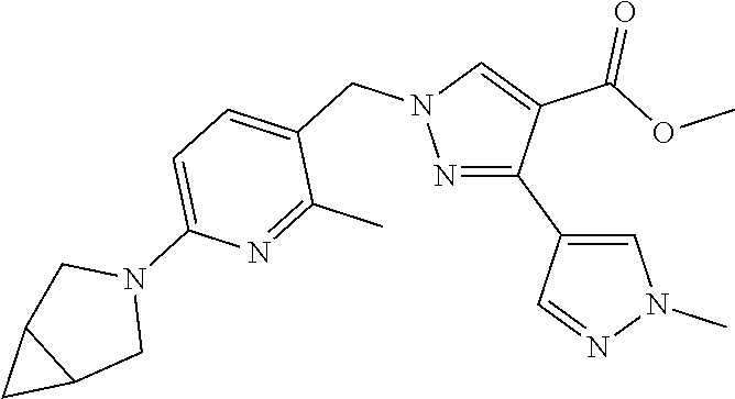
N1=C(C2=CN(C)N=C2)C(C(=O)OC)=CN1CC1=CC=C(N2CC3C(C2)C3)N=C1C
